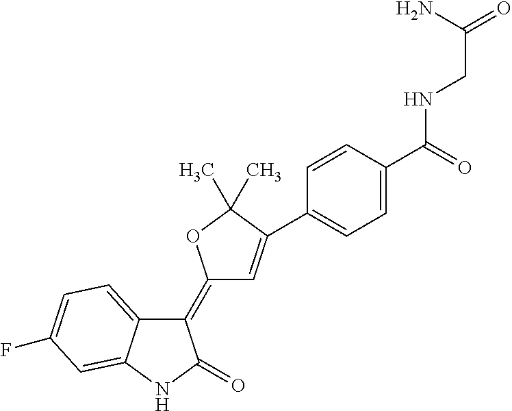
C1(=C2C=C(C3=CC=C(C(=O)NCC(=O)N)C=C3)C(C)(C)O2)C2=CC=C(F)C=C2NC1=O
